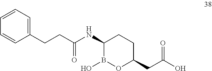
C1=CC=C(CCC(NC2B(O)OC(CC(O)=O)CC2)=O)C=C1
